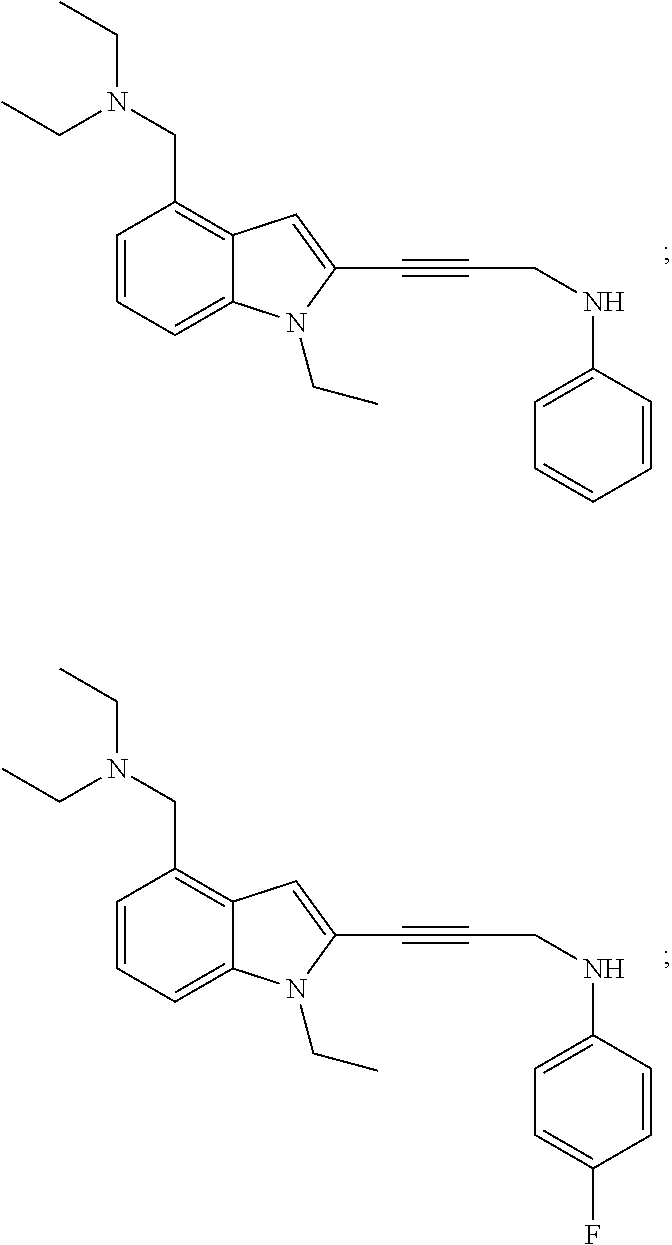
C1=CC=C2C(=C1CN(CC)CC)C=C(C#CCNC1=CC=CC=C1)N2CC.C1=CC=C2C(=C1CN(CC)CC)C=C(C#CCNC1=CC=C(F)C=C1)N2CC
